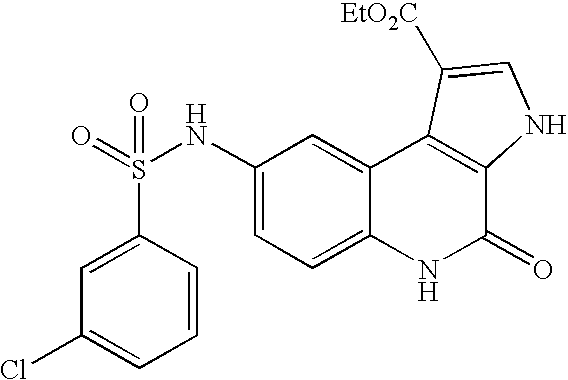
C1(S(=O)(NC2=CC=C3C(=C2)C2=C(C(=O)N3)NC=C2[EtO2C])=O)=CC(Cl)=CC=C1
